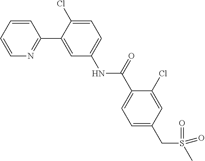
C1=CC=CN=C1C1=CC(NC(C2=CC=C(CS(C)(=O)=O)C=C2Cl)=O)=CC=C1Cl
